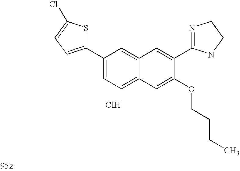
C1=C(C2=NCCN2)C(OCCCC)=CC2=CC=C(C3=CC=C(Cl)S3)C=C12.Cl
